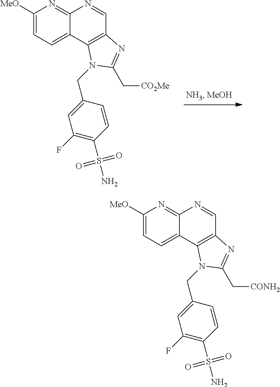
C1([MeO])=CC=C2C(=N1)N=CC1=C2N(CC2=CC(F)=C(S(N)(=O)=O)C=C2)C(C[CO2Me])=N1.C1([MeO])=CC=C2C(=N1)N=CC1=C2N(CC2=CC(F)=C(S(N)(=O)=O)C=C2)C(C[CONH2])=N1
